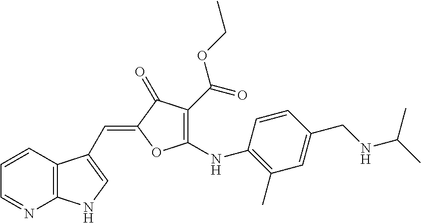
C1=CC2=C(N=C1)NC=C2C=C1C(=O)C(C(OCC)=O)=C(NC2=C(C)C=C(CNC(C)C)C=C2)O1
